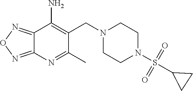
C(C1=C(N)C2=NON=C2N=C1C)N1CCN(S(C2CC2)(=O)=O)CC1
